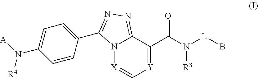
N12[X]=C[Y]=C(C(N([R3])[L]B)=O)C1=NN=C2C1=CC=C(N([A])[R4])C=C1
